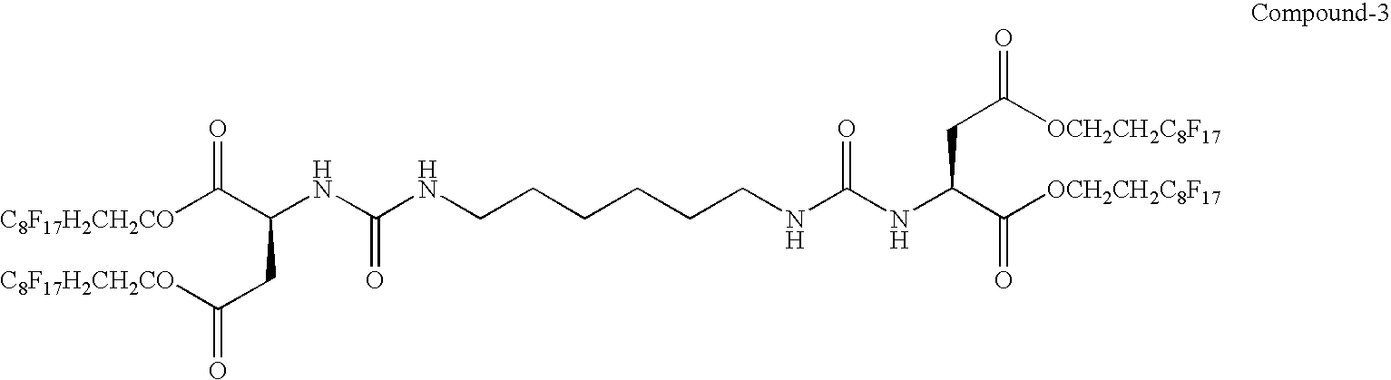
[C8F17H2CH2CO]C(C(NC(NCCCCCCNC(NC(C([OCH2CH2C8F17])=O)CC(=O)[OCH2CH2C8F17])=O)=O)CC([C8F17H2CH2CO])=O)=O
